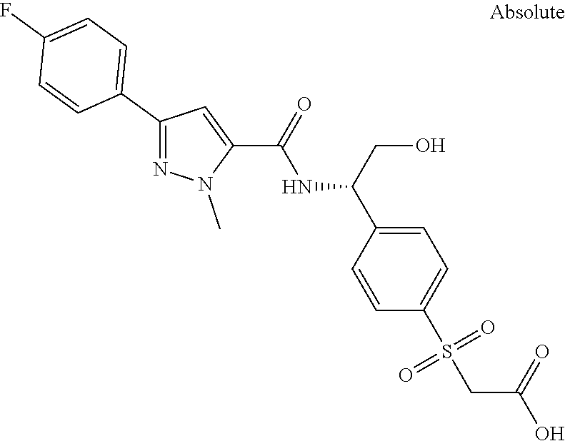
C1(C2=CC=C(F)C=C2)=NN(C)C(C(=O)NC(C2=CC=C(S(CC(=O)O)(=O)=O)C=C2)CO)=C1
